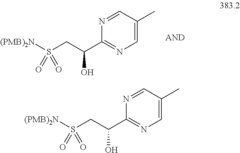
S(CC(C1=NC=C(C)C=N1)O)([(PMB)2N])(=O)=O.S(CC(C1=NC=C(C)C=N1)O)([(PMB)2N])(=O)=O
